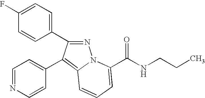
C1(F)=CC=C(C2=NN3C(=C2C2=CC=NC=C2)C=CC=C3C(NCCC)=O)C=C1
